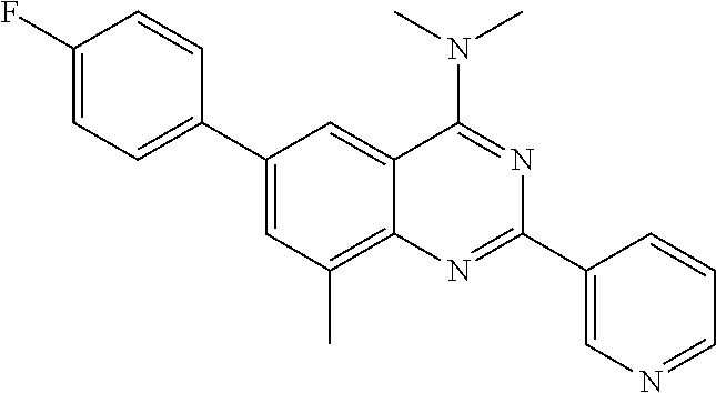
C1(C2=CC=C(F)C=C2)=CC(C)=C2C(=C1)C(N(C)C)=NC(C1=CN=CC=C1)=N2
